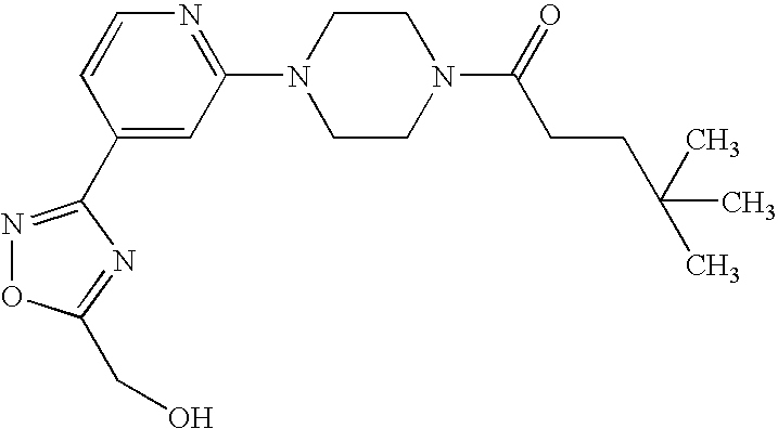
C1(N2CCN(C(=O)CCC(C)(C)C)CC2)=NC=CC(C2=NOC(CO)=N2)=C1
